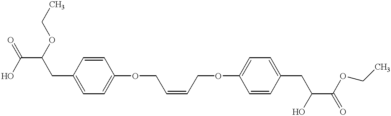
C(C(CC1=CC=C(OCC=CCOC2=CC=C(CC(C(=O)OCC)O)C=C2)C=C1)OCC)(O)=O
